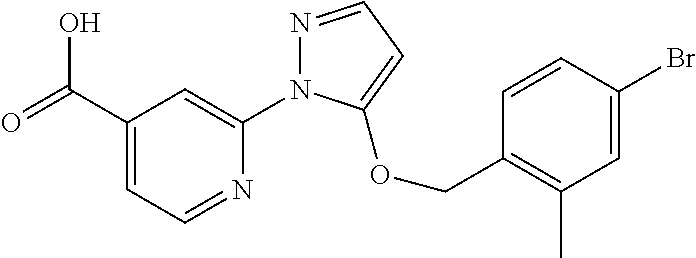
C1(C(=O)O)=CC=NC(N2N=CC=C2OCC2=C(C)C=C(Br)C=C2)=C1
